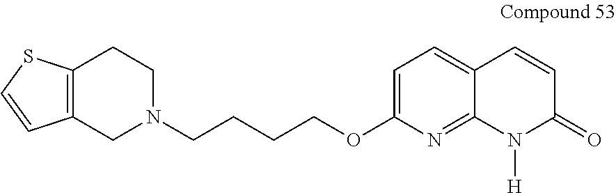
C12=C(SC=C1)CCN(CCCCOC1=CC=C3C(=N1)N([H])C(=O)C=C3)C2
